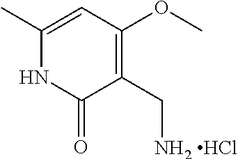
C1(C[NH2 HCl])=C(OC)C=C(C)NC1=O
